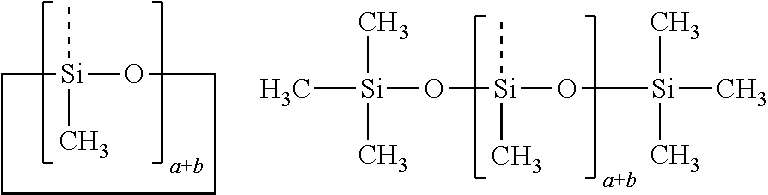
[Si]1(C)(C)OCCCC1.[Si](O[Si](C)(C)C)(C)(C)O[Si](C)(C)C
